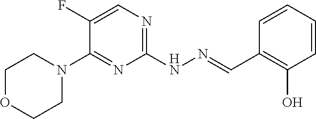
C1OCCN(C2=NC(NN=CC3=C(O)C=CC=C3)=NC=C2F)C1
